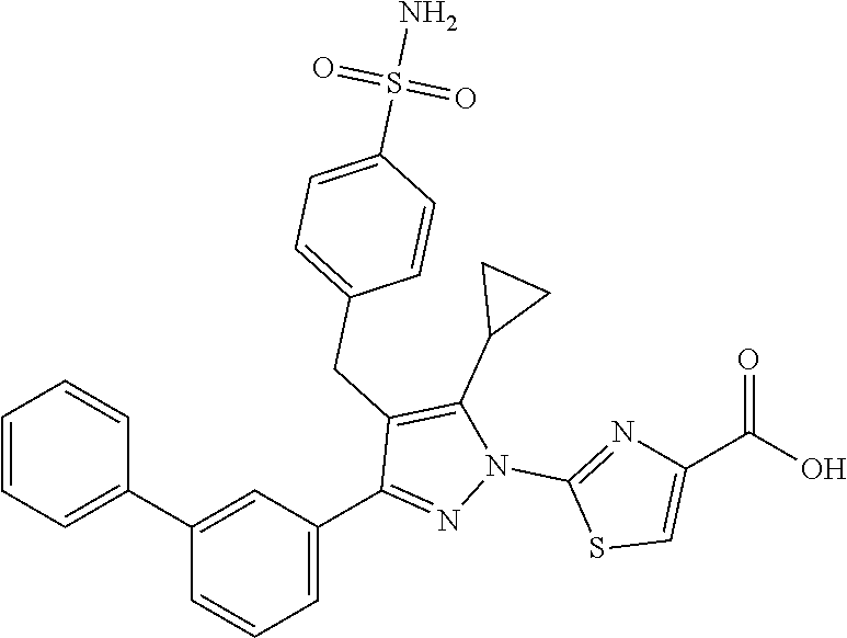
C1(C2=CC=CC=C2)=CC(C2=NN(C3=NC(C(O)=O)=CS3)C(C3CC3)=C2CC2=CC=C(S(N)(=O)=O)C=C2)=CC=C1
